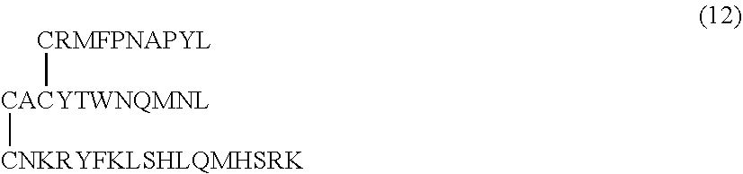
[CACYTWNQMNL]([CNKRYFKLSHLQMHSRK])[CRMFPNAPYL]
